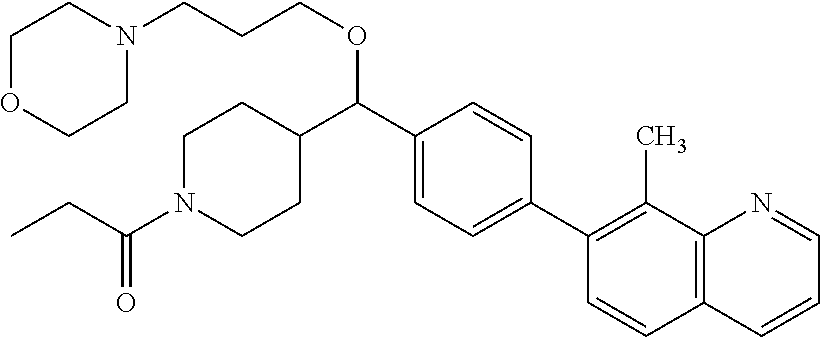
C1(C(C2CCN(C(CC)=O)CC2)OCCCN2CCOCC2)=CC=C(C2=C(C)C3=C(C=C2)C=CC=N3)C=C1
